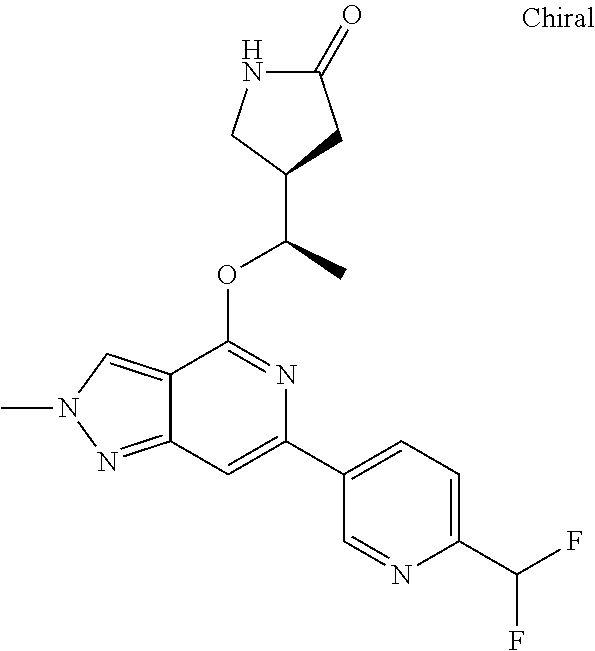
N1C(=O)CC(C(C)OC2=NC(C3=CC=C(C(F)F)N=C3)=CC3=NN(C)C=C23)C1
